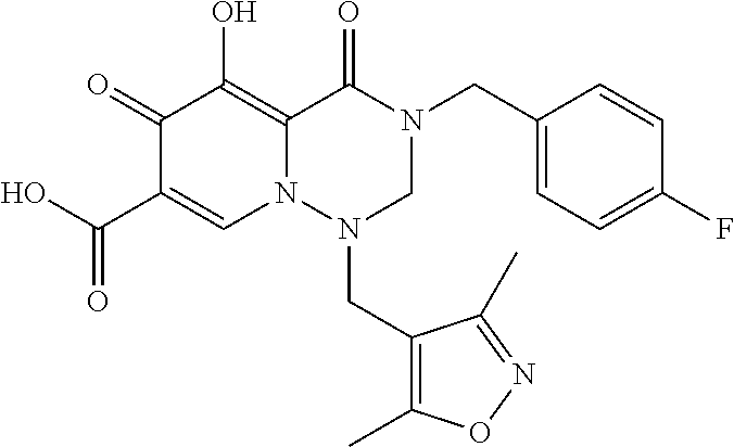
C1(CN2C(=O)C3=C(O)C(=O)C(C(O)=O)=CN3N(CC3=C(C)ON=C3C)C2)=CC=C(F)C=C1
